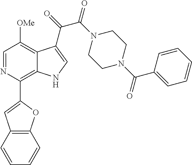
C1=NC(C2=CC3=C(O2)C=CC=C3)=C2C(=C1[OMe])C(C(=O)C(N1CCN(C(C3=CC=CC=C3)=O)CC1)=O)=CN2
